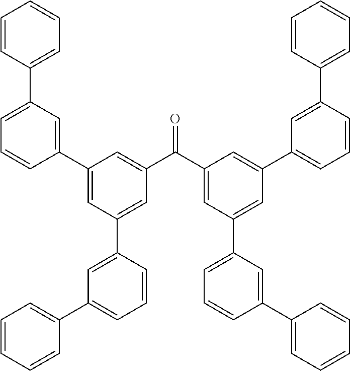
C1(C(C2=CC(C3=CC=CC(C4=CC=CC=C4)=C3)=CC(C3=CC=CC(C4=CC=CC=C4)=C3)=C2)=O)=CC(C2=CC(C3=CC=CC=C3)=CC=C2)=CC(C2=CC(C3=CC=CC=C3)=CC=C2)=C1
